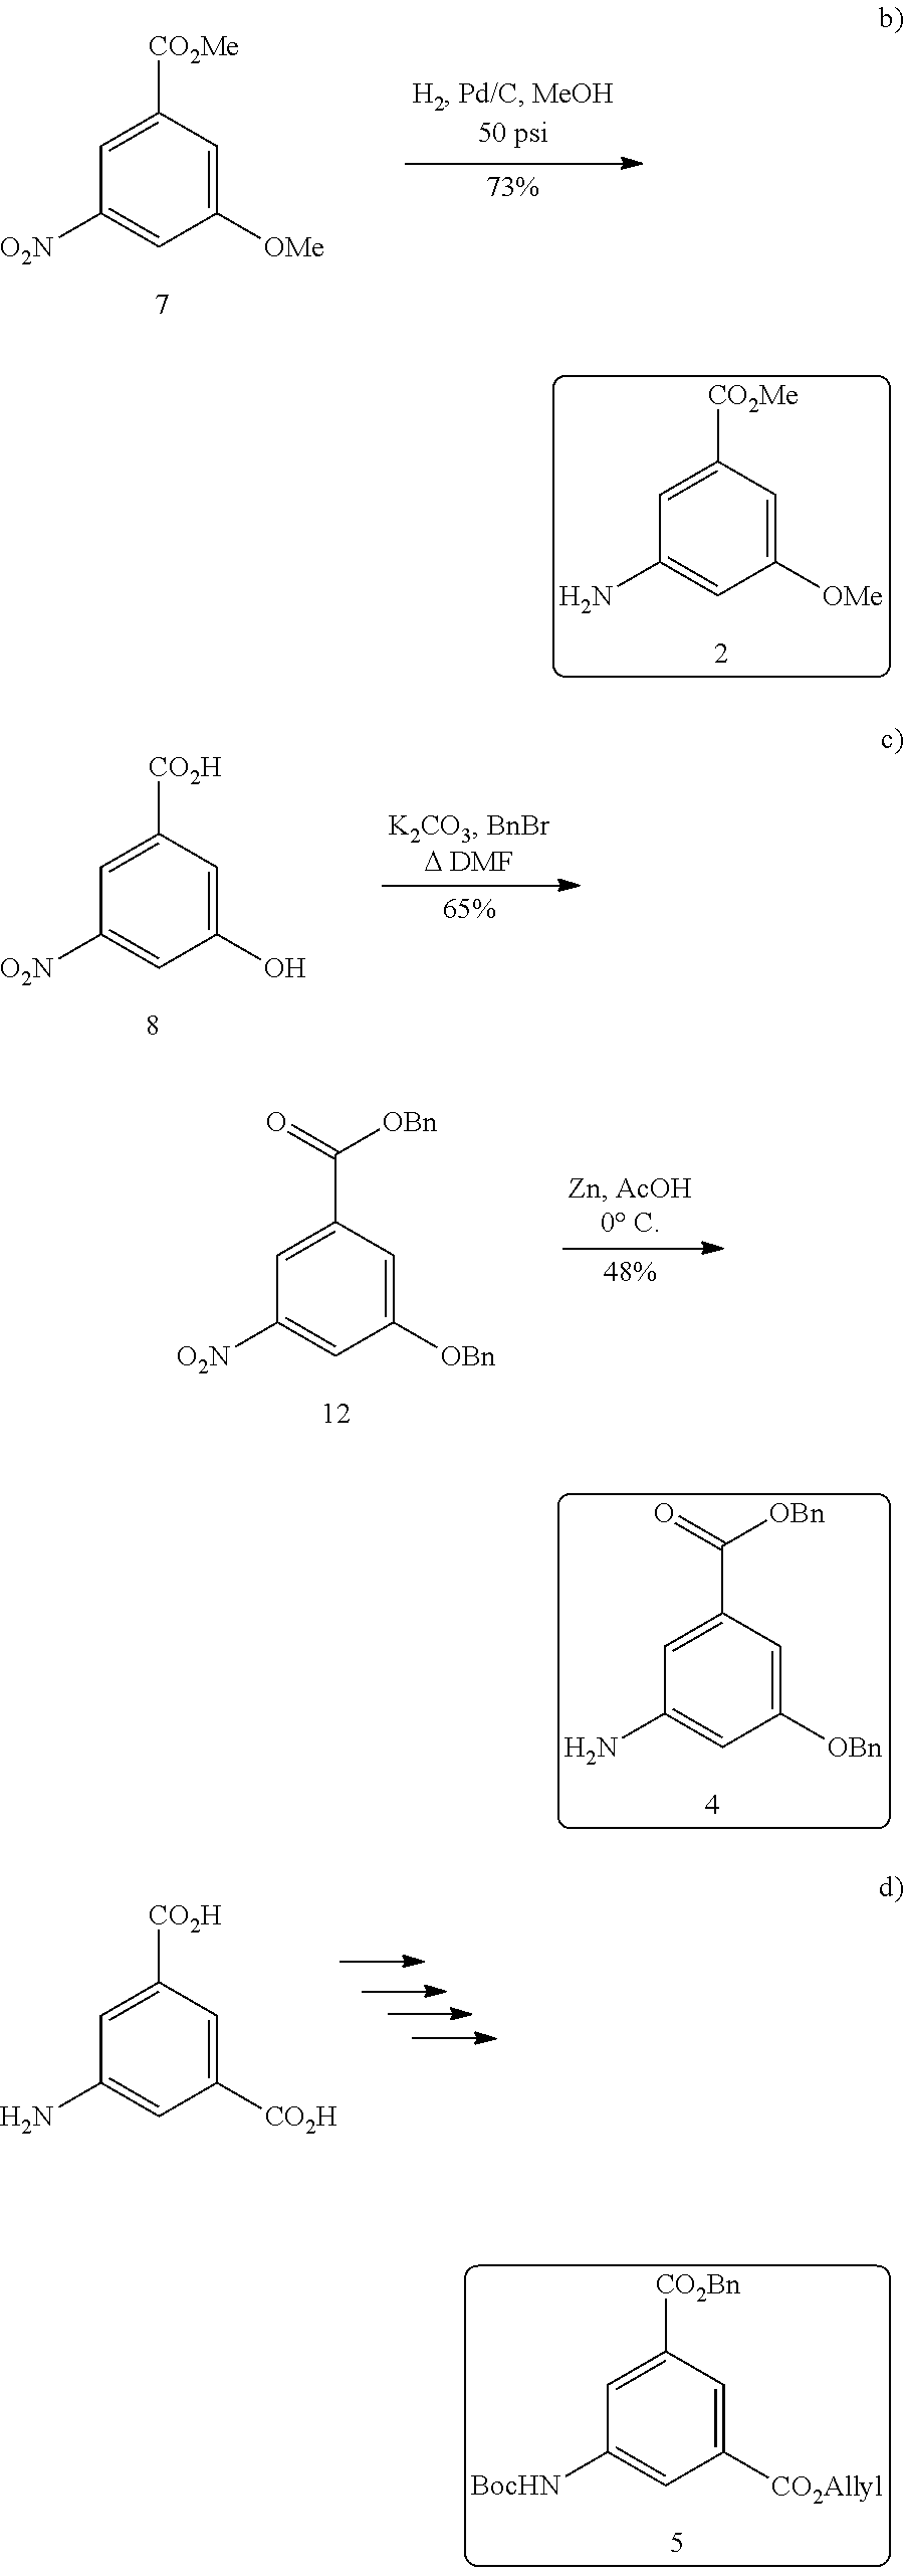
C1=C(C([OBn])=O)C=C([OBn])C=C1N.C1=C([CO2Me])C=C([OMe])C=C1[O2N].C1=C([CO2Me])C=C([OMe])C=C1N.C1=C([CO2H])C=C(O)C=C1[O2N].C1=C(C([OBn])=O)C=C([OBn])C=C1[O2N].C1=C([CO2Bn])C=C([CO2Allyl])C=C1[BocHN].C1=C([CO2H])C=C([CO2H])C=C1N
